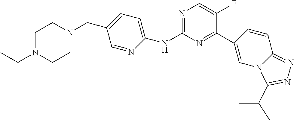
C1(NC2=CC=C(CN3CCN(CC)CC3)C=N2)=NC=C(F)C(C2=CN3C(=NN=C3C(C)C)C=C2)=N1
